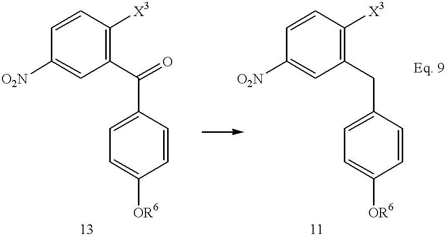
C1=CC([X3])=C(C(=O)C2=CC=C([OR6])C=C2)C=C1[O2N].C1=CC([X3])=C(CC2=CC=C([OR6])C=C2)C=C1[O2N]
